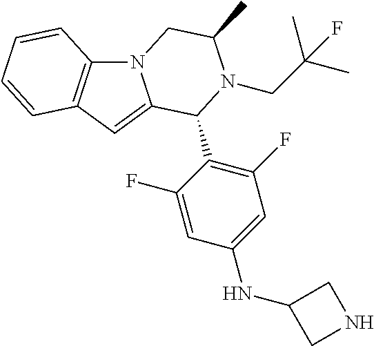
N12C3=C(C=C1C(C1=C(F)C=C(NC4CNC4)C=C1F)N(CC(C)(C)F)C(C)C2)C=CC=C3
